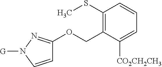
C1(SC)=C(COC2=NN([G])C=C2)C([CO2CH2CH3])=CC=C1
